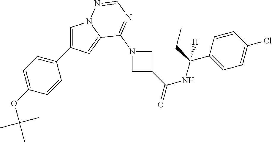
C1=C(C2=CC=C(OC(C)(C)C)C=C2)C=C2N1N=CN=C2N1CC(C(NC(C2=CC=C(Cl)C=C2)(CC)[H])=O)C1
